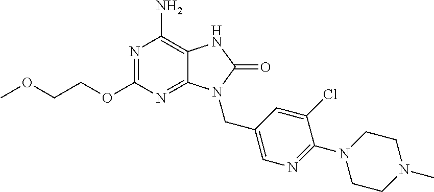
N1=C(OCCOC)N=C2C(=C1N)NC(=O)N2CC1=CN=C(N2CCN(C)CC2)C(Cl)=C1
